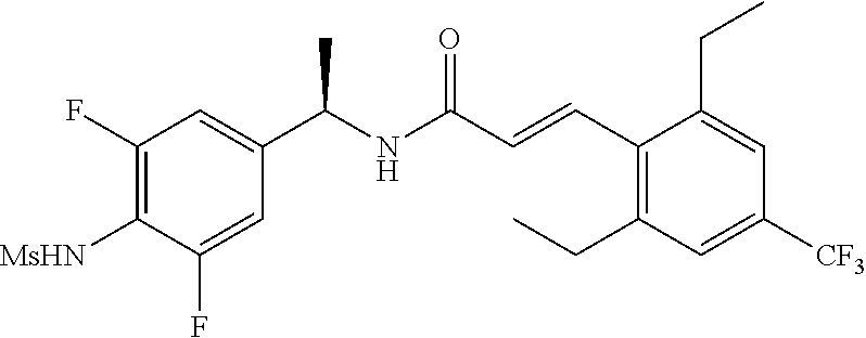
C1=C(F)C([MsHN])=C(F)C=C1C(NC(C=CC1=C(CC)C=C([CF3])C=C1CC)=O)C
